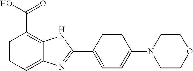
C1=C(C2=NC3=CC=CC(C(O)=O)=C3N2)C=CC(N2CCOCC2)=C1
